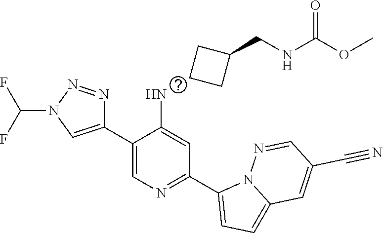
C1(C2=CN(C(F)F)N=N2)=CN=C(C2=CC=C3N2N=CC(C#N)=C3)C=C1N.C1CC(CNC(OC)=O)C1
